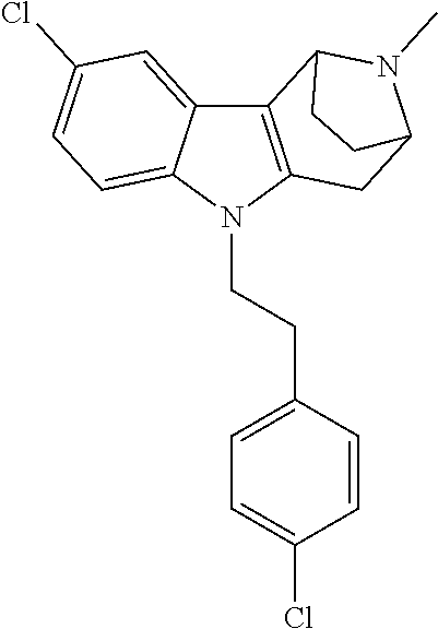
C12=CC(Cl)=CC=C1N(CCC1=CC=C(Cl)C=C1)C1=C2C2N(C)C(C1)CC2
